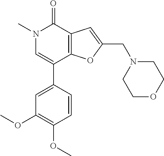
N1(C)C=C(C2=CC(OC)=C(OC)C=C2)C2=C(C1=O)C=C(CN1CCOCC1)O2
